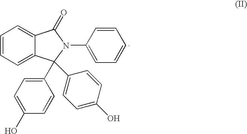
C1(C2(C3=CC=C(O)C=C3)C3=CC=CC=C3C(=O)N2C2=CC=CC=C2)=CC=C(O)C=C1
